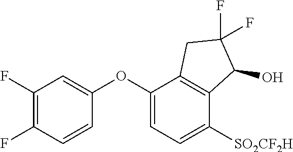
C1(F)=C(F)C=CC(OC2=CC=C([SO2CF2H])C3=C2CC(F)(F)C3O)=C1
